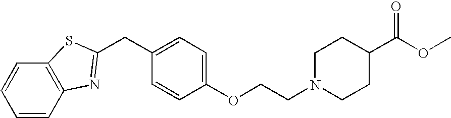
C1=CC2=C(C=C1)SC(CC1=CC=C(OCCN3CCC(C(OC)=O)CC3)C=C1)=N2
